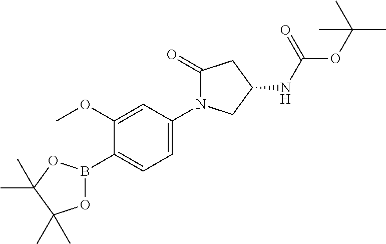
C1(B2OC(C)(C)C(C)(C)O2)=CC=C(N2C(=O)CC(NC(OC(C)(C)C)=O)C2)C=C1OC
